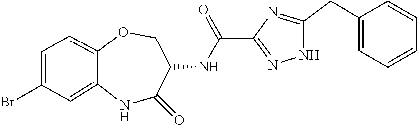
N1C2=CC(Br)=CC=C2OCC(NC(C2=NNC(CC3=CC=CC=C3)=N2)=O)C1=O
